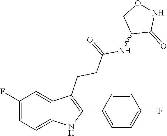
C1=CC(F)=CC=C1C1=C(CCC(=O)NC2C(=O)NOC2)C2=CC(F)=CC=C2N1
